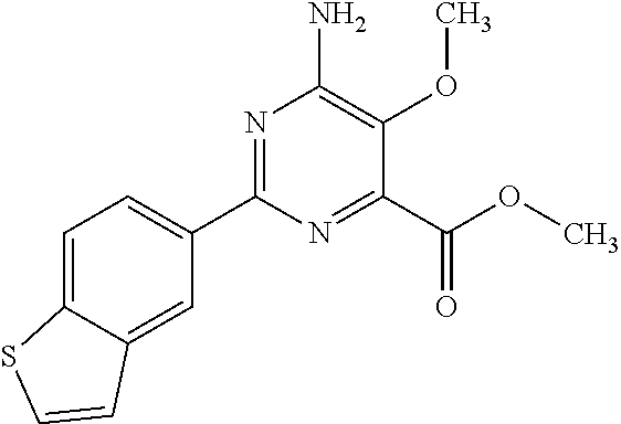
C1(C2=CC=C3C(=C2)C=CS3)=NC(N)=C(OC)C(C(=O)OC)=N1
